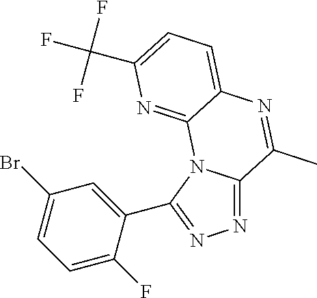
N1=C2N(C(C3=CC(Br)=CC=C3F)=N1)C1=NC(C(F)(F)F)=CC=C1N=C2C
